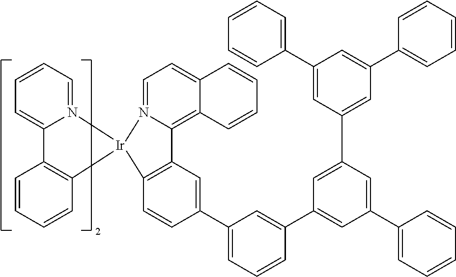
C12=C(C=CC(C3=CC=CC(C4=CC(C5=CC=CC=C5)=CC(C5=CC(C6=CC=CC=C6)=CC(C6=CC=CC=C6)=C5)=C4)=C3)=C1)[Ir]1(N3=CC=C4C(=C23)C=CC=C4)N2=CC=CC=C2C2=C1C=CC=C2
